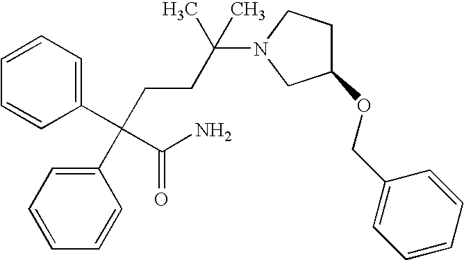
C1(C(C(N)=O)(C2=CC=CC=C2)CCC(N2CC(OCC3=CC=CC=C3)CC2)(C)C)=CC=CC=C1
